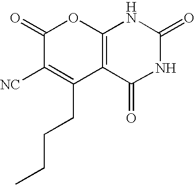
C12=C(C(=O)NC(=O)N1)C(CCCC)=C([NC])C(=O)O2
